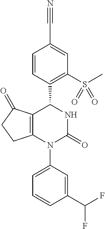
C12=C(N(C3=CC=CC(C(F)F)=C3)C(=O)NC1C1=C(S(C)(=O)=O)C=C(C#N)C=C1)CCC2=O
